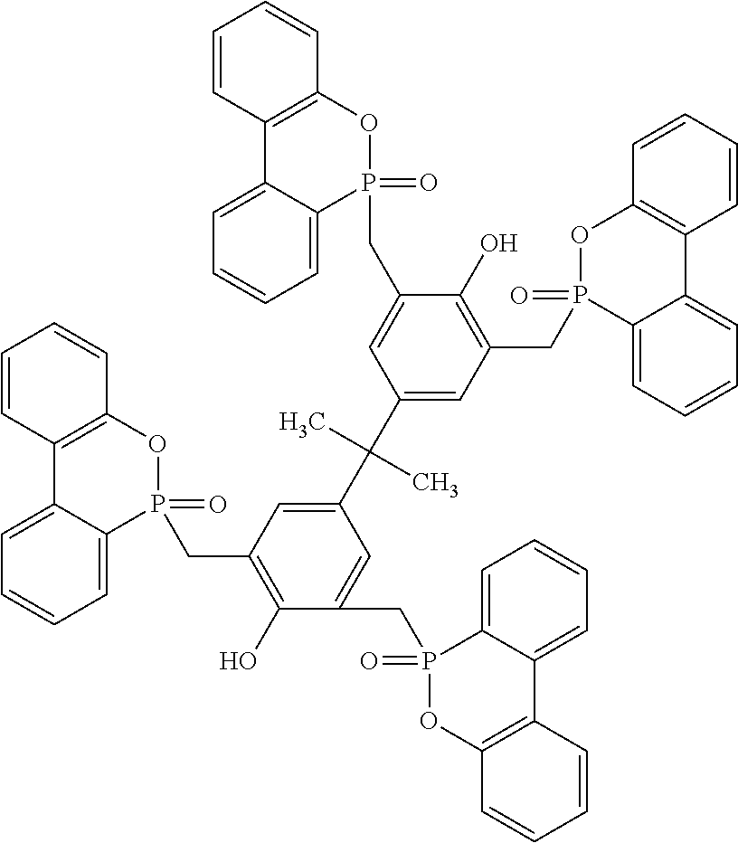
C1=CC2=C(C=C1)OP(=O)(CC1=CC(C(C3=CC(CP4(=O)C5=CC=CC=C5C5=C(O4)C=CC=C5)=C(O)C(CP4(=O)OC5=C(C6=CC=CC=C46)C=CC=C5)=C3)(C)C)=CC(CP3(=O)C4=CC=CC=C4C4=C(O3)C=CC=C4)=C1O)C1=CC=CC=C21
